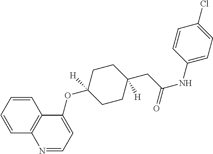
O(C1([H])CCC(CC(NC2=CC=C(Cl)C=C2)=O)([H])CC1)C1=CC=NC2=C1C=CC=C2
